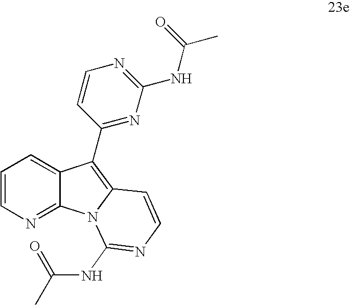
C1=CN=C2C(=C1)C(C1=NC(NC(C)=O)=NC=C1)=C1N2C(NC(=O)C)=NC=C1
